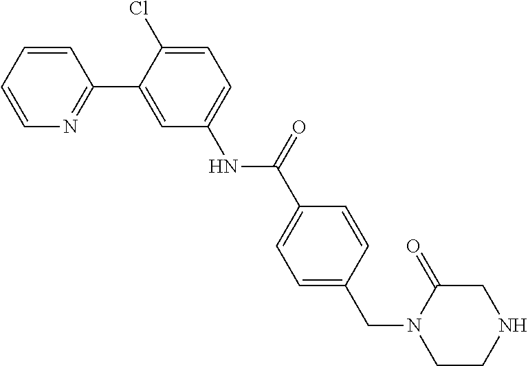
C1=CC=CN=C1C1=CC(NC(C2=CC=C(CN3CCNCC3=O)C=C2)=O)=CC=C1Cl
